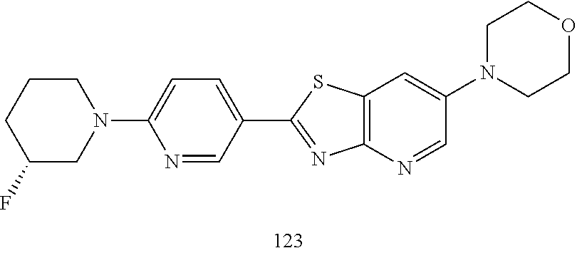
C1=NC2=C(C=C1N1CCOCC1)SC(C1=CC=C(N3CCCC(F)C3)N=C1)=N2
